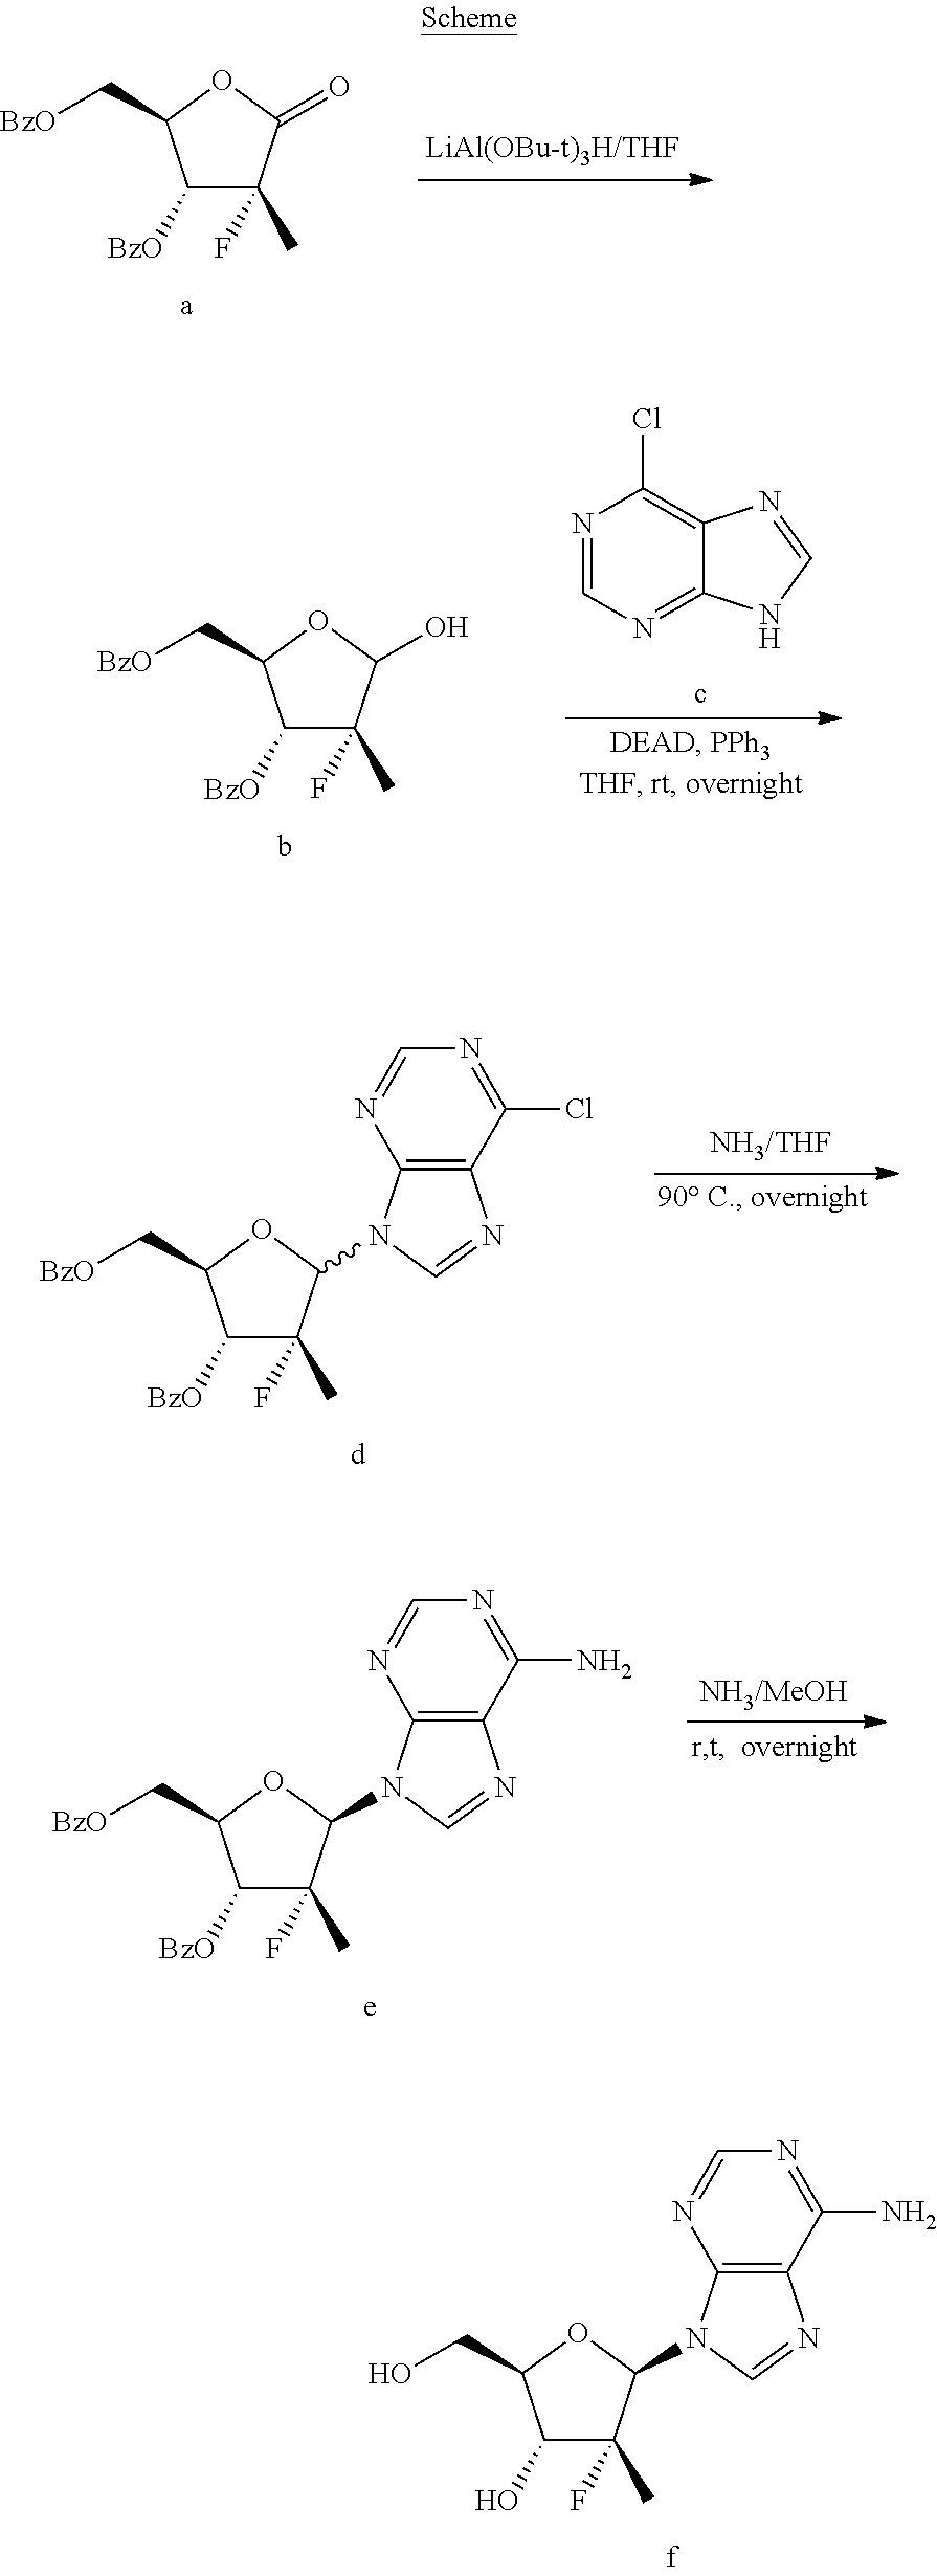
C1([BzO])C(C)(F)C(=O)OC1C[BzO].C1([BzO])C(C)(F)C(O)OC1C[BzO].N1=CN=C2C(=C1Cl)N=CN2.C1([BzO])C(C)(F)C(N2C3=C(C(Cl)=NC=N3)N=C2)OC1C[BzO].C1([BzO])C(C)(F)C(N2C3=C(C(N)=NC=N3)N=C2)OC1C[BzO].C1(O)C(C)(F)C(N2C3=C(C(N)=NC=N3)N=C2)OC1CO
